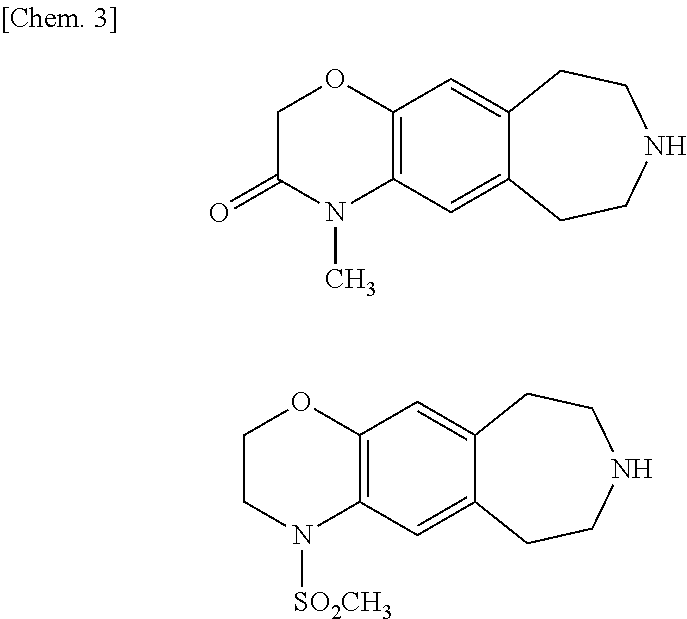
C1C(=O)N(C)C2=C(O1)C=C1C(=C2)CCNCC1.C1CN([SO2CH3])C2=C(O1)C=C1C(=C2)CCNCC1
